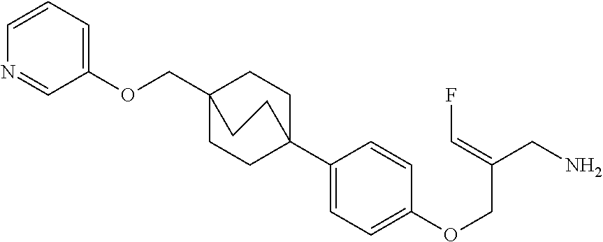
C1(C23CCC(COC4=CC=CN=C4)(CC2)CC3)=CC=C(OCC(CN)=CF)C=C1
